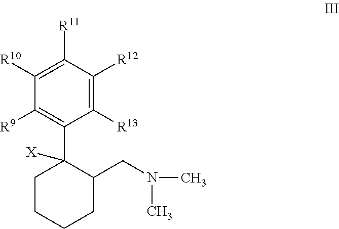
C1([R13])=C([R12])C([R11])=C([R10])C([R9])=C1C1([X])CCCCC1CN(C)C
